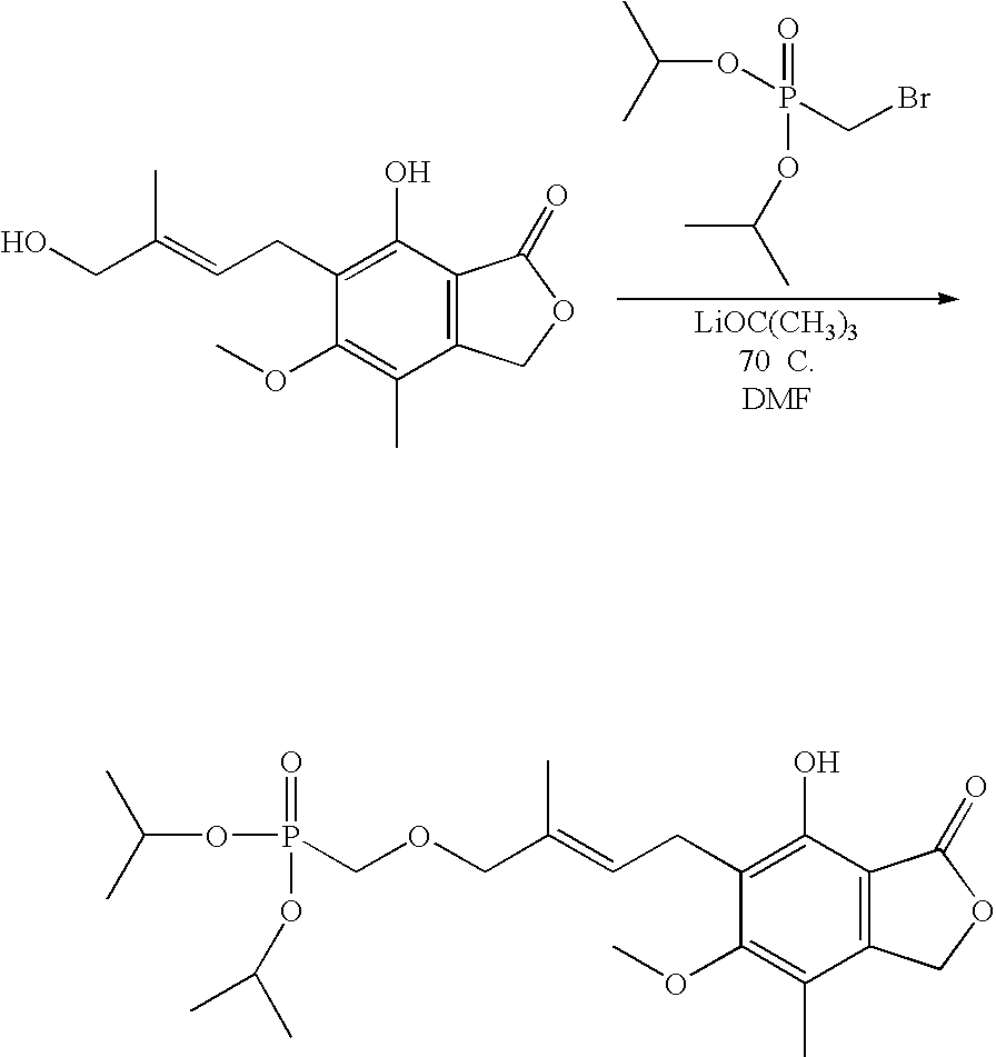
C(OP(CBr)(=O)OC(C)C)(C)C.C12=C(C(O)=C(CC=C(CO)C)C(OC)=C1C)C(=O)OC2.C12=C(C(O)=C(CC=C(COCP(OC(C)C)(=O)OC(C)C)C)C(OC)=C1C)C(=O)OC2
